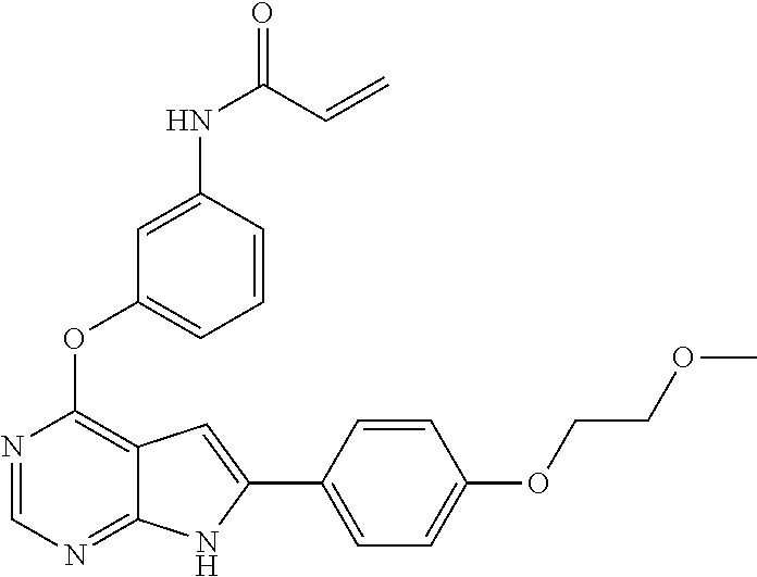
N1=CN=C2C(=C1OC1=CC=CC(NC(=O)C=C)=C1)C=C(C1=CC=C(OCCOC)C=C1)N2
